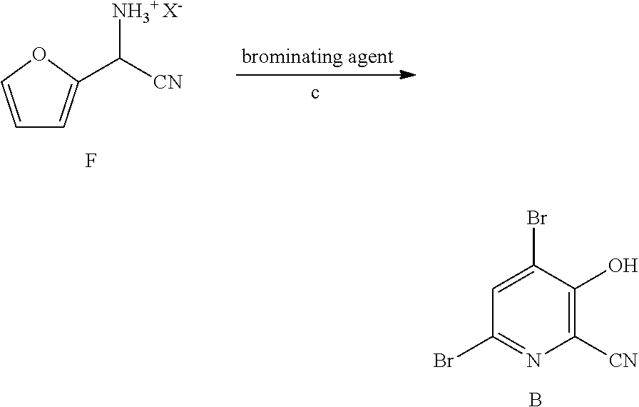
C1=COC(C([CN])[NH3+ X-])=C1.F.C1([CN])=C(O)C(Br)=CC(Br)=N1.B
